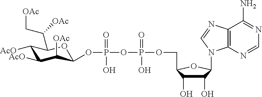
P(OCC1C(O)C(O)C(N2C3=C(C(N)=NC=N3)N=C2)O1)(OP(OC1C([OAc])C([AcO])C([AcO])C(C(C[OAc])[OAc])O1)(=O)O)(=O)O
